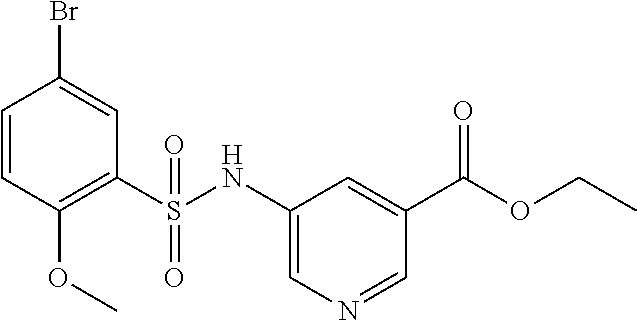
C1=CC(OC)=C(S(NC2=CN=CC(C(=O)OCC)=C2)(=O)=O)C=C1Br
